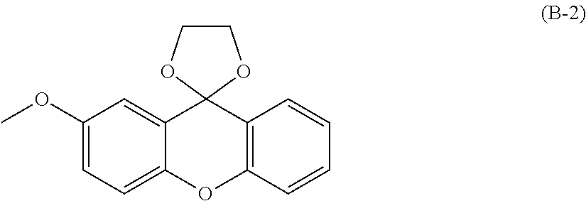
O(C)C1=CC=C2C(=C1)C1(C3=C(O2)C=CC=C3)OCCO1
